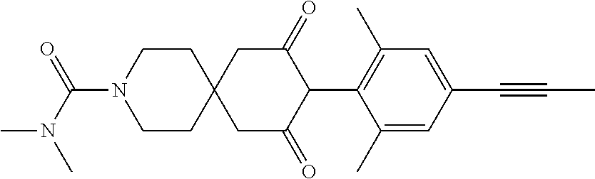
C1CN(C(=O)N(C)C)CCC12CC(=O)C(C1=C(C)C=C(C#CC)C=C1C)C(=O)C2
